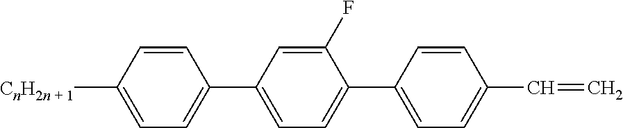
C1=C([CnH2n + 1])C=CC(C2=CC=C(C3=CC=C(C=C)C=C3)C(F)=C2)=C1
